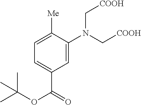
C1=C(N(C[COOH])C[COOH])C([Me])=CC=C1C(=O)OC(C)(C)C
